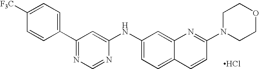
C1=C([F3C])C=CC(C2=NC=NC(NC3=CC=C4C(=C3)N=C(N3CCOCC3)C=C4)=C2)=C1.Cl
